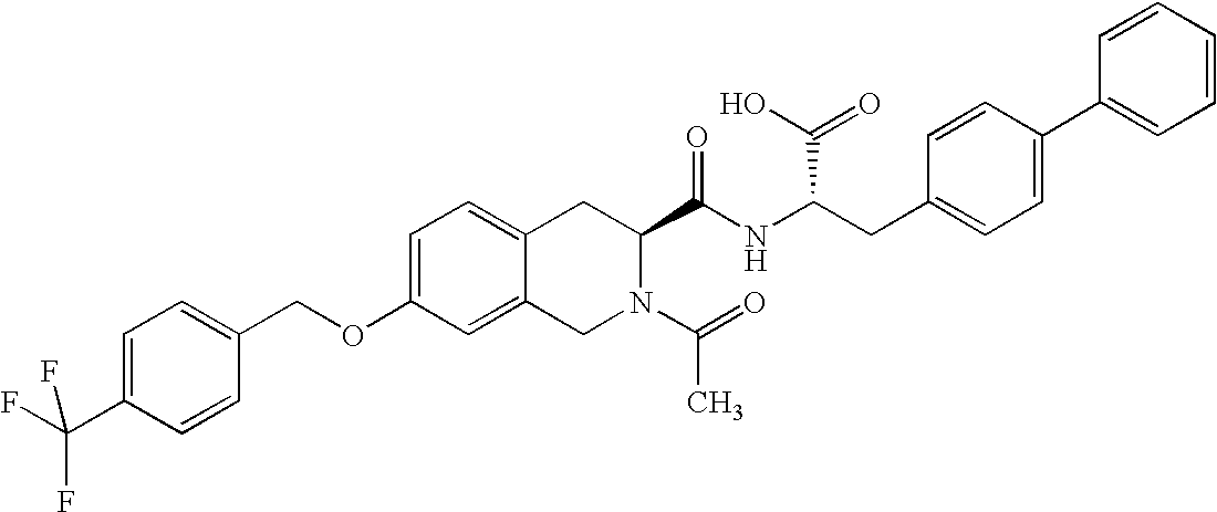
C12=CC=C(OCC3=CC=C(C(F)(F)F)C=C3)C=C1CN(C(=O)C)C(C(NC(CC1=CC=C(C3=CC=CC=C3)C=C1)C(O)=O)=O)C2
